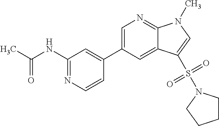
CC(NC1=NC=CC(C2=CN=C3C(=C2)C(S(=O)(=O)N2CCCC2)=CN3C)=C1)=O
